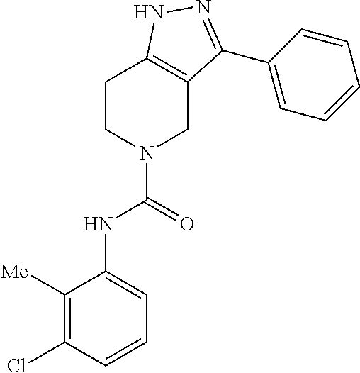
C1([Me])=C(Cl)C=CC=C1NC(N1CC2=C(CC1)NN=C2C1=CC=CC=C1)=O
